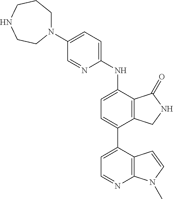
C1(N2CCCNCC2)=CC=C(NC2=CC=C(C3=CC=NC4=C3C=CN4C)C3=C2C(=O)NC3)N=C1
